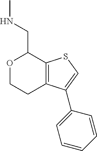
C12=C(SC=C1C1=CC=CC=C1)C(CNC)OCC2
